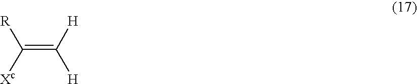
C(=C([H])[H])([Xc])[R]
